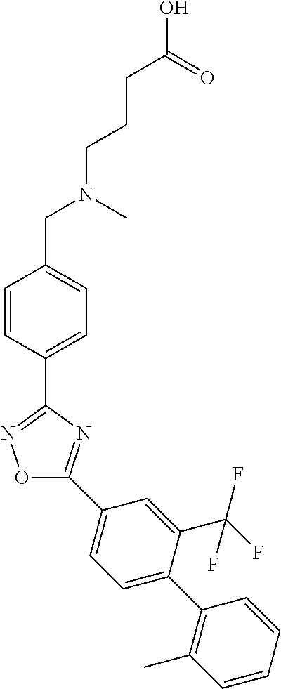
O1C(C2=CC=C(C3=C(C)C=CC=C3)C(C(F)(F)F)=C2)=NC(C2=CC=C(CN(C)CCCC(=O)O)C=C2)=N1
